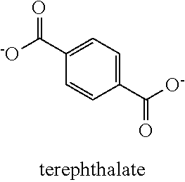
C1(C([-O])=O)=CC=C(C([O-])=O)C=C1
